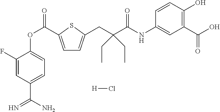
C1(F)=CC(C(N)=N)=CC=C1OC(=O)C1=CC=C(CC(C(=O)NC2=CC(C(O)=O)=C(O)C=C2)(CC)CC)S1.[H]Cl
